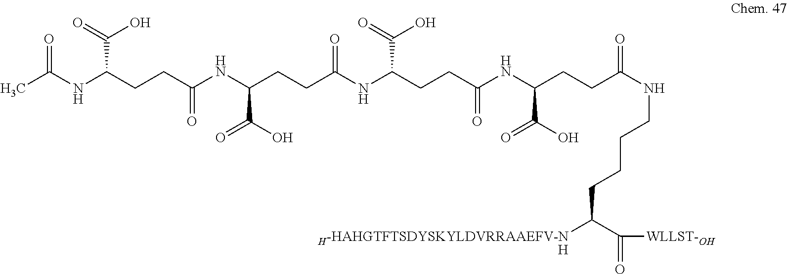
CC(NC(CCC(NC(CCC(NC(CCC(NC(CCC(NCCCCC(C([WLLST-OH])=O)[H-HAHGTFTSDYSKYLDVRRAAEFV-N])=O)C(=O)O)=O)C(O)=O)=O)C(=O)O)=O)C(O)=O)=O.[H]
